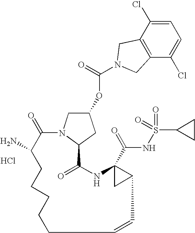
Cl.O(C1CN2C(C1)C(=O)NC1(C(=O)NS(=O)(=O)C3CC3)CC1C=CCCCCCC(N)C2=O)C(=O)N1CC2=C(C(Cl)=CC=C2Cl)C1
